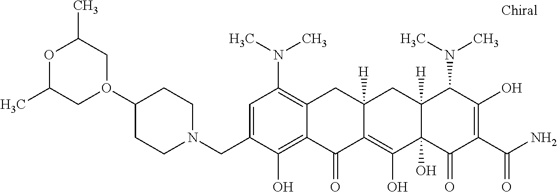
C1=C(CN2CCC(O3CC(C)OC(C)C3)CC2)C(O)=C2C(=C1N(C)C)CC1([H])C(=C(O)C3(O)C([H])(C1)C(N(C)C)C(O)=C(C(N)=O)C3=O)C2=O
